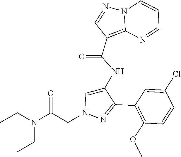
C1(C2=NN(CC(N(CC)CC)=O)C=C2NC(C2=C3N(N=C2)C=CC=N3)=O)=C(OC)C=CC(Cl)=C1
